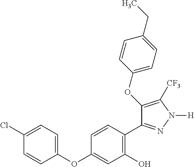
C1(OC2=CC=C(Cl)C=C2)=CC(O)=C(C2=NN([H])C([CF3])=C2OC2=CC=C(CC)C=C2)C=C1
